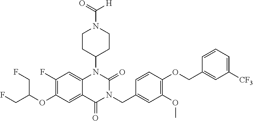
C12=CC(F)=C(OC(CF)CF)C=C1C(=O)N(CC1=CC(OC)=C(OCC3=CC([CF3])=CC=C3)C=C1)C(=O)N2C1CCN(C(=O)[H])CC1
